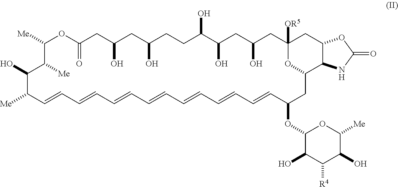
C1([Me])OC(=O)CC(O)CC(O)CCC(O)C(O)CC(O)CC2([OR5])OC(CC(OC3C(O)C([R4])C(O)C([Me])O3)C=CC=CC=CC=CC=CC=CC=CC([Me])C(O)C1[Me])C1C(C2)OC(=O)N1
